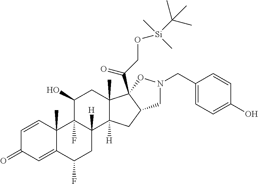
C1=CC2(C)C(=CC1=O)C(F)CC1([H])C2(F)C(O)CC2(C)C1([H])CC1C2(C(CO[Si](C)(C(C)(C)C)C)=O)ON(CC2=CC=C(O)C=C2)C1
